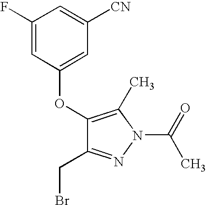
C1(F)=CC(OC2=C(C)N(C(=O)C)N=C2CBr)=CC([CN])=C1
